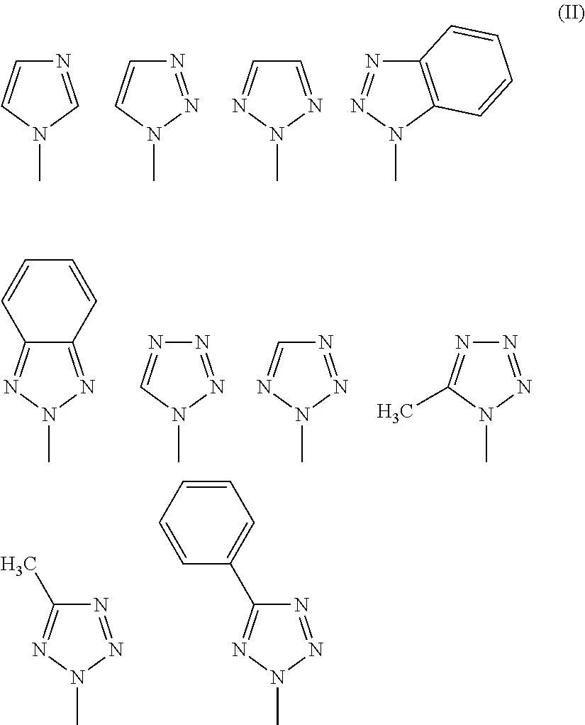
N1=CN(C)C=C1.N1=NN(C)C=C1.C1=NN(C)N=C1.C12=C(N(C)N=N1)C=CC=C2.C12=NN(C)N=C1C=CC=C2.N1=NN(C)C=N1.N1=NN(C)N=C1.N1=NN(C)C(C)=N1.N1=NN(C)N=C1C.N1=NN(C)N=C1C1=CC=CC=C1
